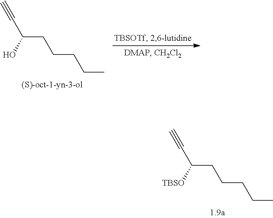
C(C(CCCCC)[TBSO])#C.C(C(CCCCC)O)#C
